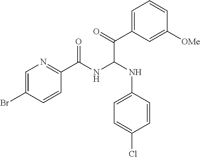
C1=C(Br)C=CC(C(NC(C(=O)C2=CC=CC([OMe])=C2)NC2=CC=C(Cl)C=C2)=O)=N1
